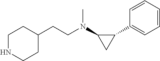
C1=CC=CC(C2C(N(CCC3CCNCC3)C)C2)=C1
